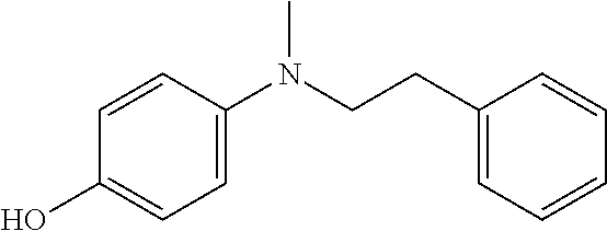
C1=CC(N(C)CCC2=CC=CC=C2)=CC=C1O
